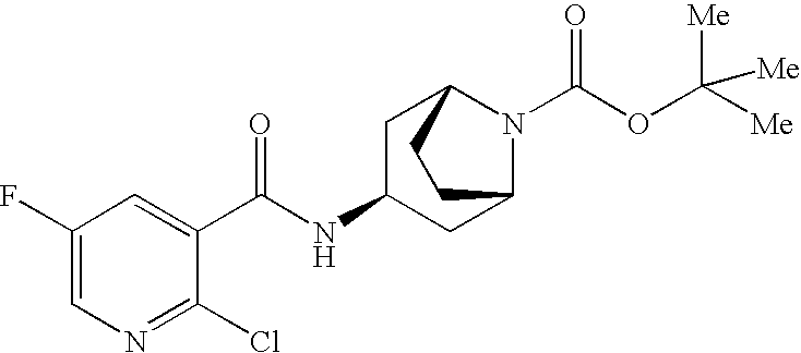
N1=C(Cl)C(C(NC2CC3N(C(OC([Me])([Me])[Me])=O)C(C2)CC3)=O)=CC(F)=C1
